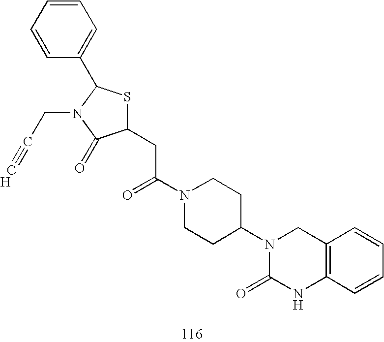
C1(CC(N2CCC(N3C(=O)NC4=C(C3)C=CC=C4)CC2)=O)SC(C2=CC=CC=C2)N(CC#C)C1=O.[H]
